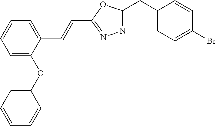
C1(CC2=NN=C(C=CC3=CC=CC=C3OC3=CC=CC=C3)O2)=CC=C(Br)C=C1
